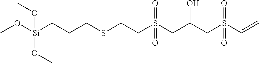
CO[Si](CCCSCCS(CC(CS(C=C)(=O)=O)O)(=O)=O)(OC)OC
